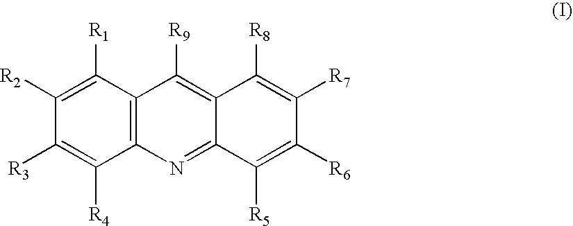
C12=C(C([R1])=C([R2])C([R3])=C1[R4])C([R9])=C1C(=N2)C([R5])=C([R6])C([R7])=C1[R8]
